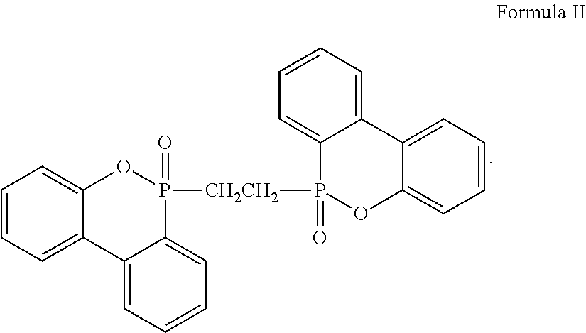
C12=CC=CC=C1P([CH2CH2]P1(=O)OC3=CC=CC=C3C3=CC=CC=C13)(=O)OC1=CC=CC=C21
